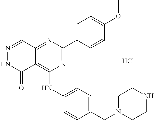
C12=NC(C3=CC=C(OC)C=C3)=NC(NC3=CC=C(CN4CCNCC4)C=C3)=C1C(=O)NN=C2.Cl
